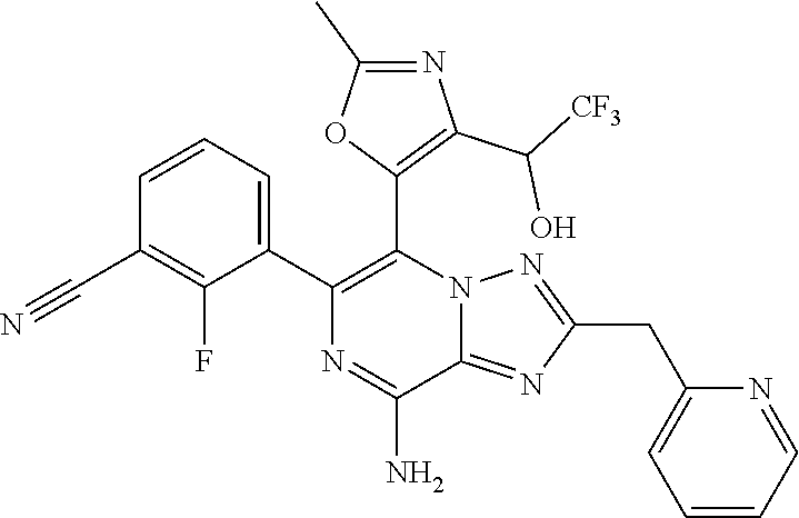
C1(C2=C(C3=C(C([CF3])O)N=C(C)O3)N3C(=NC(CC4=CC=CC=N4)=N3)C(N)=N2)=CC=CC(C#N)=C1F
